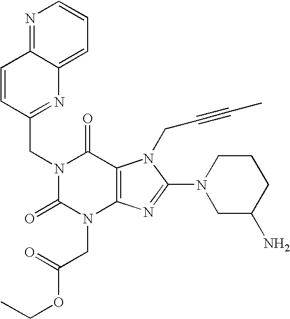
C1=CC(CN2C(=O)N(CC(OCC)=O)C3=C(C2=O)N(CC#CC)C(N2CC(N)CCC2)=N3)=NC2=CC=CN=C12
